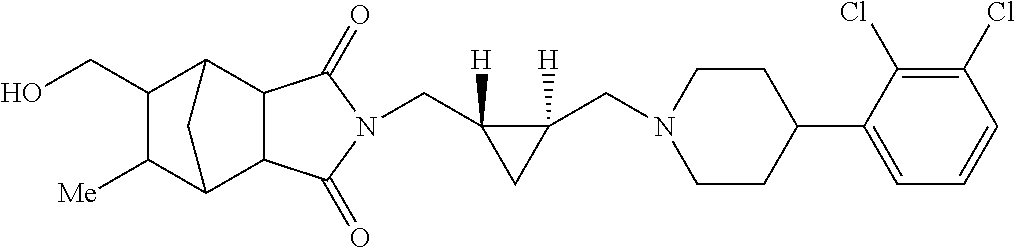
C(C1([H])C(CN2CCC(C3=CC=CC(Cl)=C3Cl)CC2)([H])C1)N1C(=O)C2C3C([Me])C(CO)C(C2C1=O)C3
